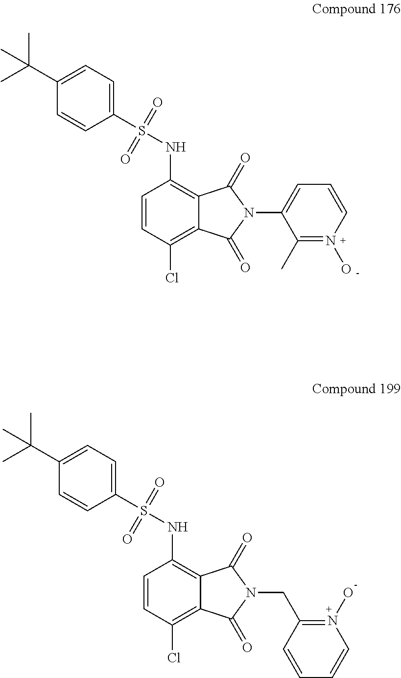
S(NC1=C2C(=C(Cl)C=C1)C(=O)N(C1=CC=CN(O)=C1C)C2=O)(=O)(=O)C1=CC=C(C(C)(C)C)C=C1.S(NC1=C2C(=C(Cl)C=C1)C(=O)N(CC1=N(O)C=CC=C1)C2=O)(=O)(=O)C1=CC=C(C(C)(C)C)C=C1
